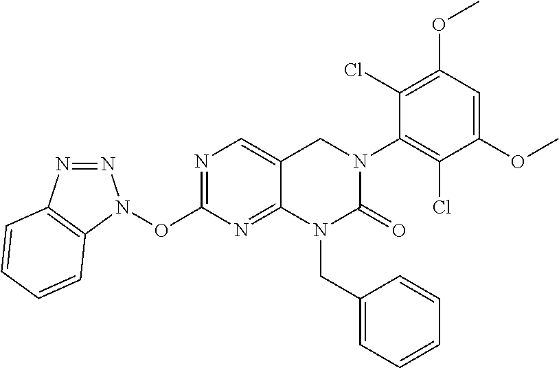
C1(OC)=CC(OC)=C(Cl)C(N2C(=O)N(CC3=CC=CC=C3)C3=NC(ON4N=NC5=C4C=CC=C5)=NC=C3C2)=C1Cl
